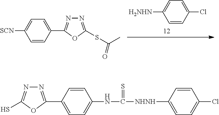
C1=CC(Cl)=CC=C1[H2NHN].C1([SCN])=CC=C(C2=NN=C(SC(C)=O)O2)C=C1.C1=C([NHNH]C(=S)NC2=CC=C(C3=NN=C(S)O3)C=C2)C=CC(Cl)=C1
